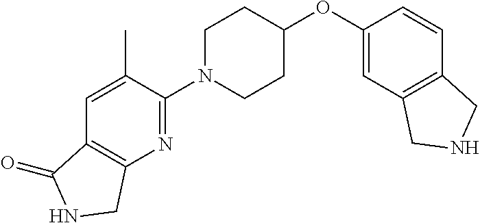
C1(OC2CCN(C3=NC4=C(C=C3C)C(=O)NC4)CC2)=CC2=C(C=C1)CNC2
